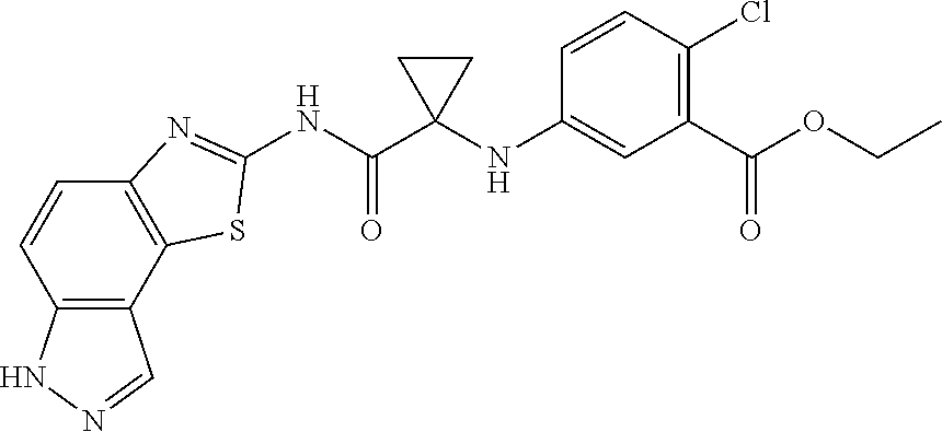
C12=C(C3=C(C=C1)N=C(NC(C1(NC4=CC(C(OCC)=O)=C(Cl)C=C4)CC1)=O)S3)C=NN2
